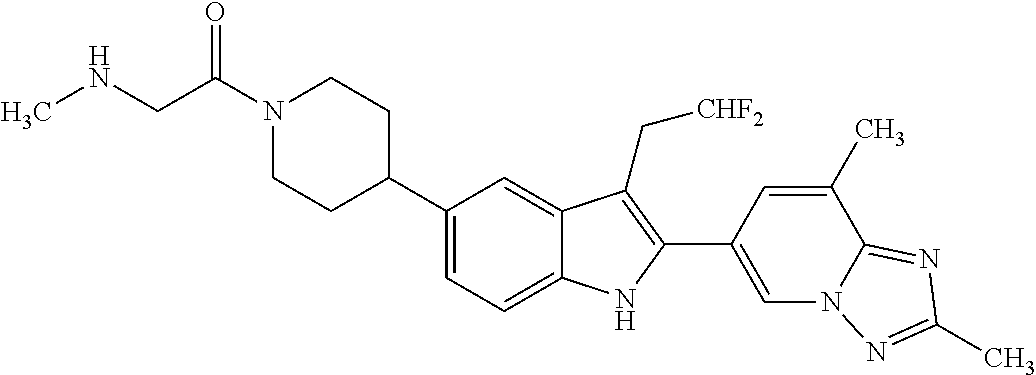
C(N1CCC(C2=CC=C3C(=C2)C(C[CHF2])=C(C2=CN4C(=NC(C)=N4)C(C)=C2)N3)CC1)(CNC)=O
